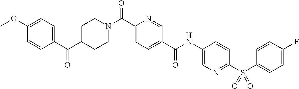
C1CN(C(C2=CC=C(C(=O)NC3=CN=C(S(C4=CC=C(F)C=C4)(=O)=O)C=C3)C=N2)=O)CCC1C(C1=CC=C(OC)C=C1)=O
